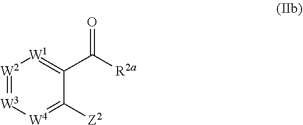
[W3]1=[W2][W1]=C(C([R2a])=O)C([Z2])=[W4]1
